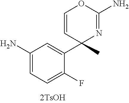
NC1=CC=C(F)C(C2(C)N=C(N)OC=C2)=C1
